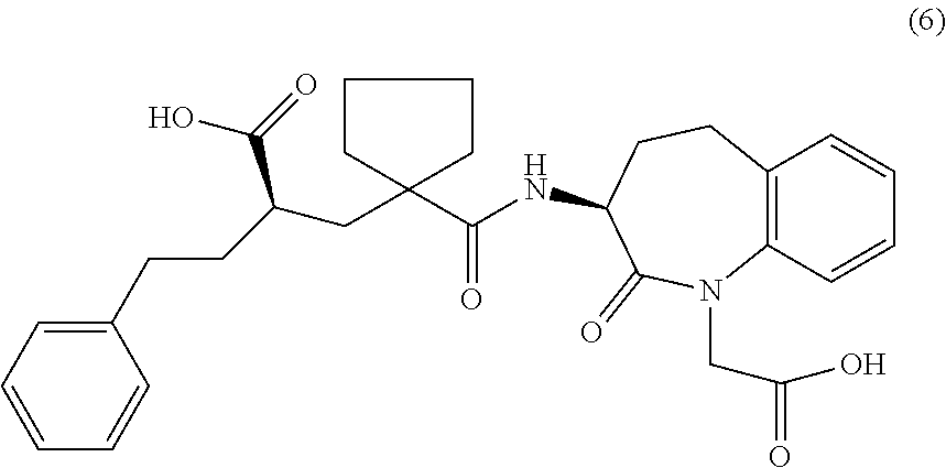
C(=O)(C1(CC(CCC2=CC=CC=C2)C(=O)O)CCCC1)NC1CCC2=C(C=CC=C2)N(CC(=O)O)C1=O
